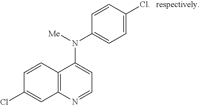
C12=C(N=CC=C1N([Me])C1=CC=C(Cl)C=C1)C=C(Cl)C=C2
